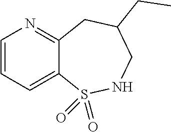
C1=CC=C2C(=N1)CC(CC)CNS2(=O)=O
